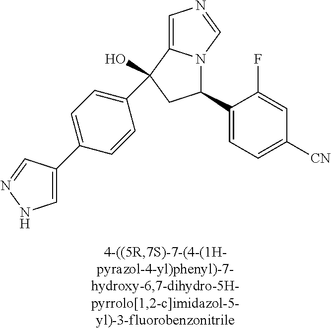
C1=CC(C2(O)C3=CN=CN3C(C3=CC=C([CN])C=C3F)C2)=CC=C1C1=CNN=C1
